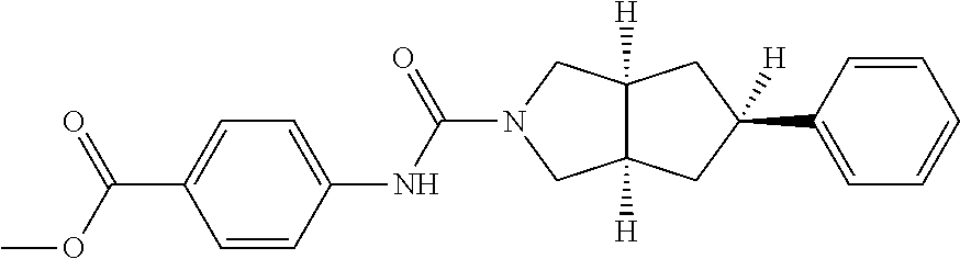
C(N1CC2([H])C([H])(C1)CC(C1=CC=CC=C1)([H])C2)(=O)NC1=CC=C(C(OC)=O)C=C1
